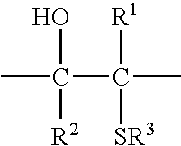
CC(C(C)([R1])[SR3])(O)[R2]
